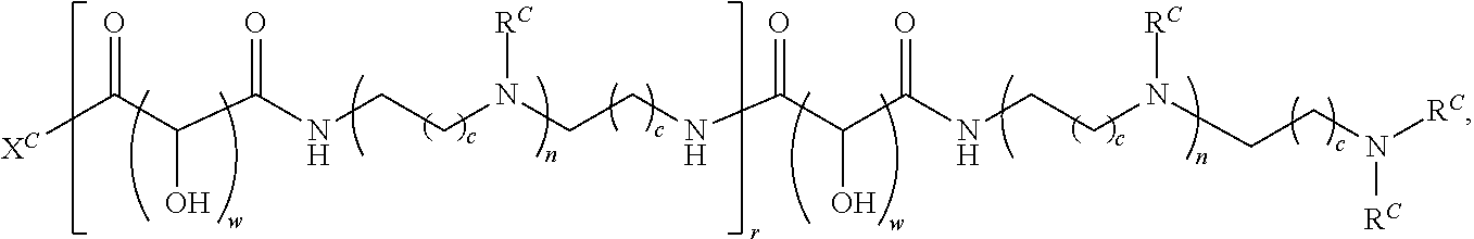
[XC]C(C(C(NCCN(CCNC(C(C(NCCN(CCN([RC])[RC])[RC])=O)O)=O)[RC])=O)O)=O
